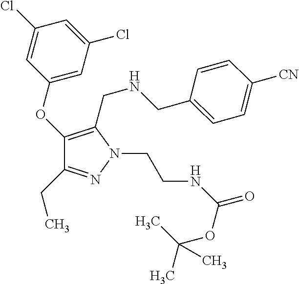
C1(OC2=CC(Cl)=CC(Cl)=C2)=C(CNCC2=CC=C([CN])C=C2)N(CCNC(=O)OC(C)(C)C)N=C1CC
